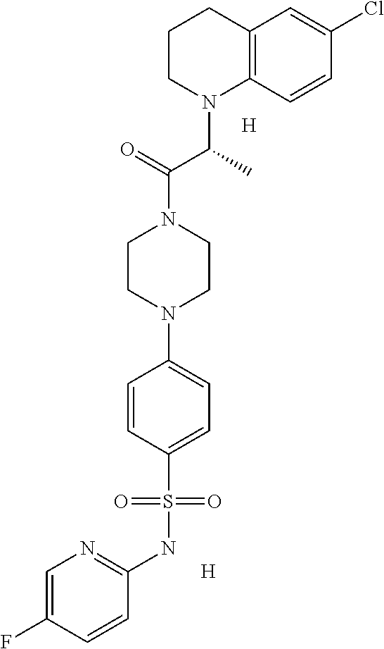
C12=C(C=CC(Cl)=C1)N(C(C)C(=O)N1CCN(C3=CC=C(S(NC4=NC=C(F)C=C4)(=O)=O)C=C3)CC1)CCC2.[H].[H]
